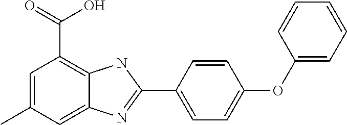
C1=C(C)C=C2C(=C1C(=O)O)NC(C1=CC=C(OC3=CC=CC=C3)C=C1)=N2
